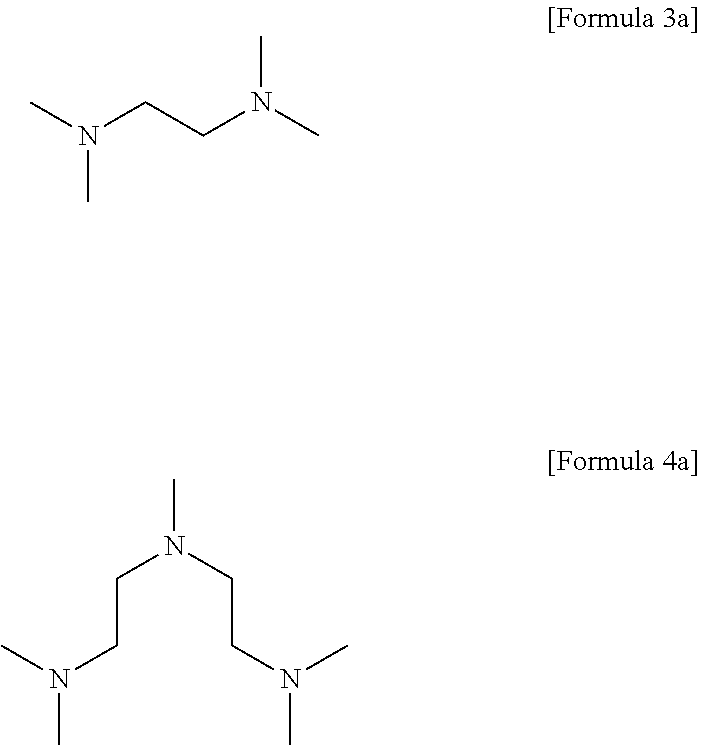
CN(CCN(C)C)C.CN(CCN(C)C)CCN(C)C
